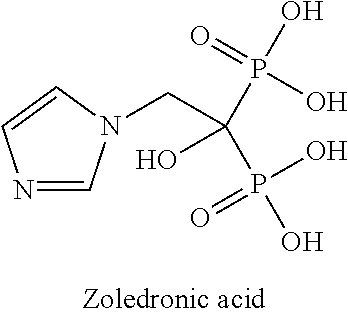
N1=CN(CC(O)(P(=O)(O)O)P(O)(=O)O)C=C1
